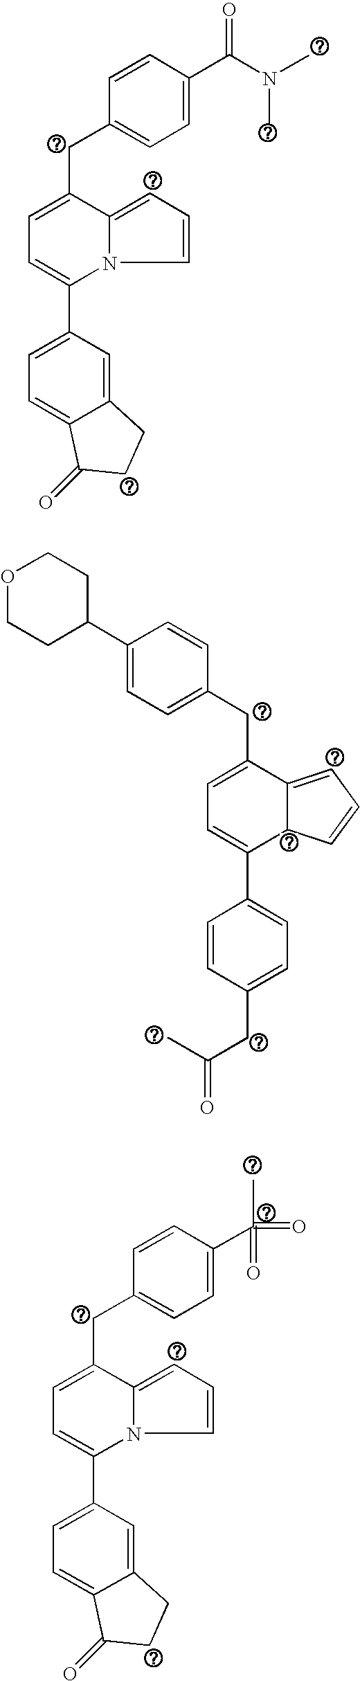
C1=CC(CC2=CC=C(C3=CC=C4C(=C3)CCC4=O)N3C2=CC=C3)=CC=C1C(N(C)C)=O.C1(C2CCOCC2)=CC=C(CC2=CC=C(C3=CC=C(CC(=O)C)C=C3)C3C2=CC=C3)C=C1.C1=CC(CC2=CC=C(C3=CC=C4C(=C3)CCC4=O)N3C2=CC=C3)=CC=C1C(C)(=O)=O
